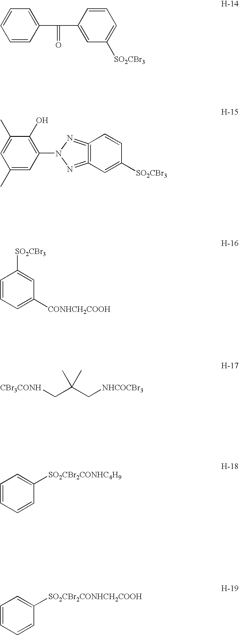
C1=CC(C(=O)C2=CC([SO2CBr3])=CC=C2)=CC=C1.C12=C(=NN(C3=C(O)C(C)=CC(C)=C3)N=1)C=CC([SO2CBr3])=C2.C1=C([CONHCH2COOH])C=C([SO2CBr3])C=C1.[CBr3CONH]CC(C[NHCOCBr3])(C)C.C1=CC([SO2CBr2CONHC4H9])=CC=C1.C1=CC([SO2CBr2CONHCH2COOH])=CC=C1
